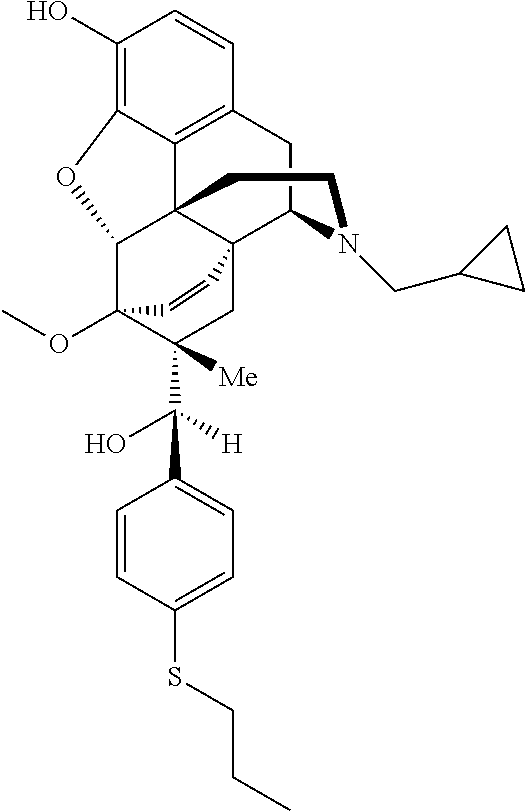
C1(O)=C2C3=C(C=C1)CC1C45C3(C(C(OC)(C(C(O)([H])C3=CC=C(SCCC)C=C3)([Me])C4)C=C5)O2)CCN1CC1CC1
